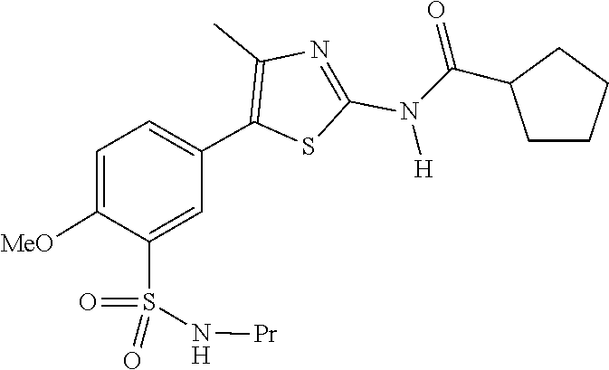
C(C1CCCC1)(N(C1=NC(C)=C(C2=CC=C([MeO])C(S(=O)(=O)N[Pr])=C2)S1)[H])=O
